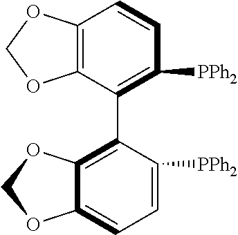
C12=C(C(C3=C4C(=CC=C3[PPh2])OCO4)=C([PPh2])C=C1)OCO2
